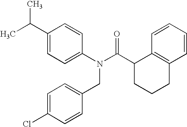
C1(C(C)C)=CC=C(N(C(C2CCCC3=C2C=CC=C3)=O)CC2=CC=C(Cl)C=C2)C=C1
